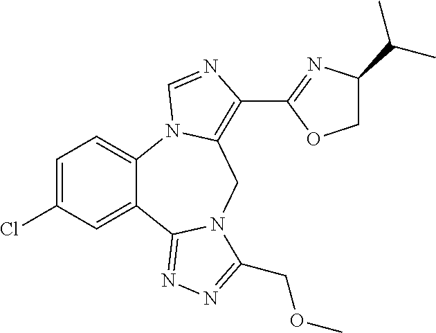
C12=CC=C(Cl)C=C1C1=NN=C(COC)N1CC1=C(C3=NC(C(C)C)CO3)N=CN21
